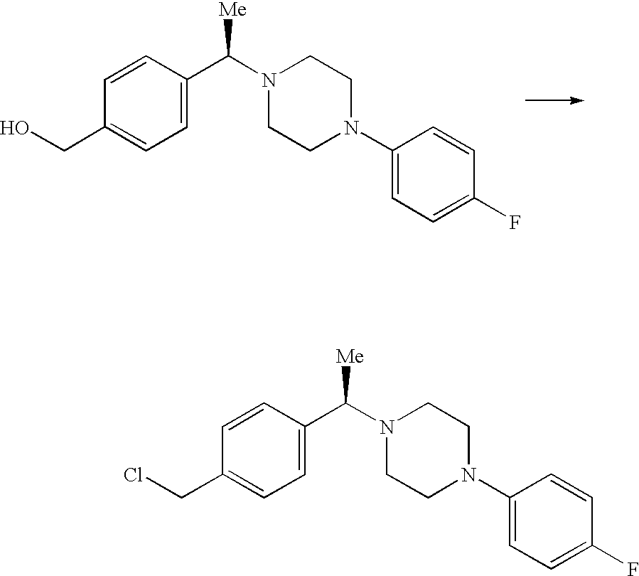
ClCC1=CC=C(C(N2CCN(C3=CC=C(F)C=C3)CC2)[Me])C=C1.OCC1=CC=C(C(N2CCN(C3=CC=C(F)C=C3)CC2)[Me])C=C1
